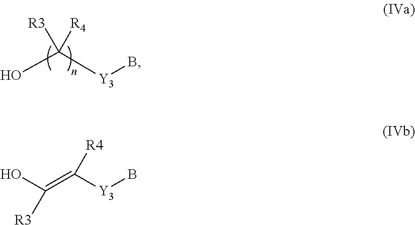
OC([Y3]B)([R3])[R4].OC(=C([Y3]B)[R4])[R3]
